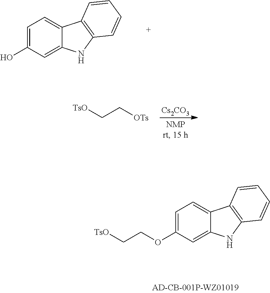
C1=C(OCC[TsO])C=C2C(=C1)C1=C(N2)C=CC=C1.C1=C(O)C=C2C(=C1)C1=C(N2)C=CC=C1.[Cs2CO3].[TsO]CC[OTs]
